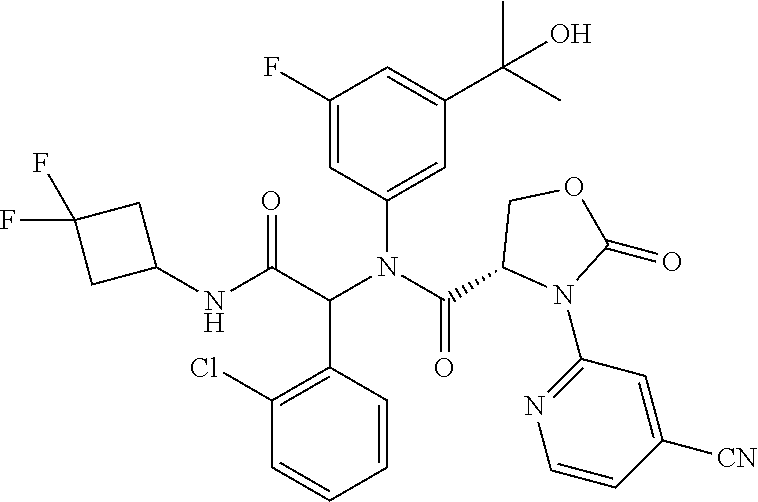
C1(F)=CC(N(C(C2N(C3=NC=CC([CN])=C3)C(=O)OC2)=O)C(C(NC2CC(F)(F)C2)=O)C2=C(Cl)C=CC=C2)=CC(C(O)(C)C)=C1
